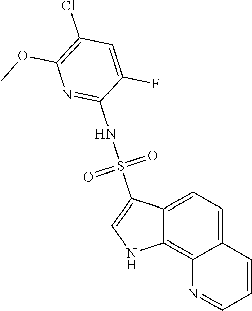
C12=CC=C3C(=C1NC=C2S(NC1=NC(OC)=C(Cl)C=C1F)(=O)=O)N=CC=C3
